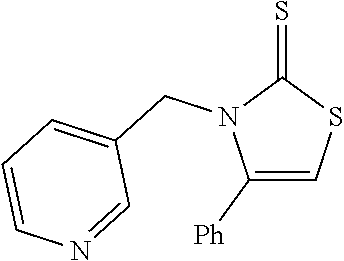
C1([Ph])=CSC(=S)N1CC1=CC=CN=C1
